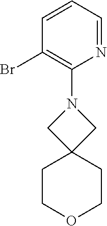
C1=CC(Br)=C(N2CC3(C2)CCOCC3)N=C1
